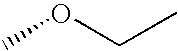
COCC
